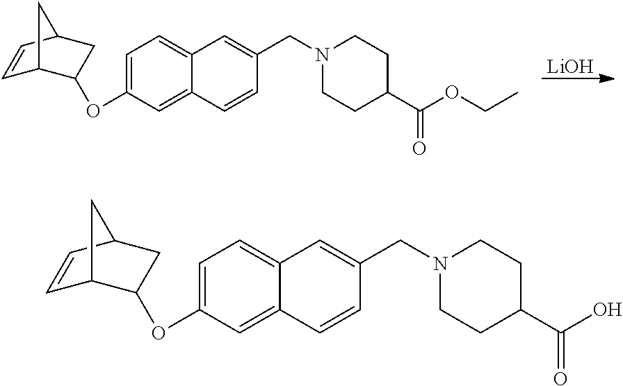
[LiOH].C1=C2C(=CC(OC3C4C=CC(C3)C4)=C1)C=CC(CN1CCC(C(=O)OCC)CC1)=C2.C1=C2C(=CC(OC3C4C=CC(C3)C4)=C1)C=CC(CN1CCC(C(=O)O)CC1)=C2
